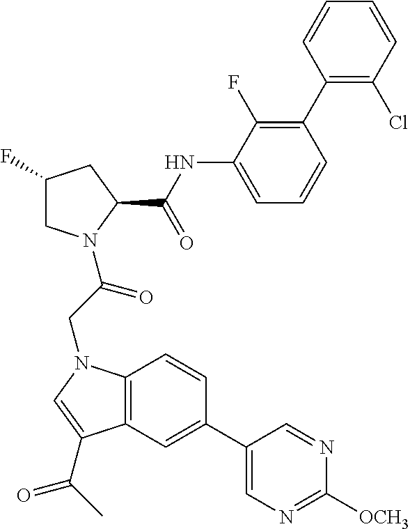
C1(F)CN(C(CN2C3=C(C=C(C4=CN=C([OCH3])N=C4)C=C3)C(C(C)=O)=C2)=O)C(C(NC2=CC=CC(C3=C(Cl)C=CC=C3)=C2F)=O)C1
